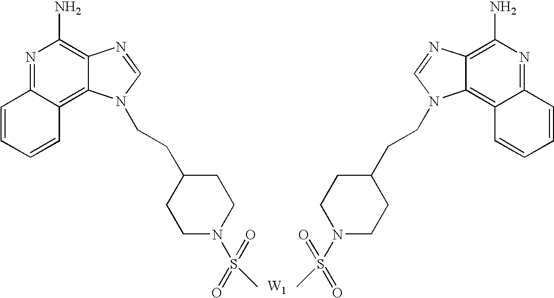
N1=C2C(=C3C(=C1N)N=CN3CCC1CCN(S(=O)(=O)C)CC1)C=CC=C2.N1=C2C(=C3C(=C1N)N=CN3CCC1CCN(S(=O)(=O)C)CC1)C=CC=C2.[W1]
